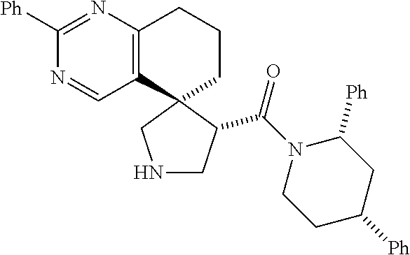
C12=C(C3(CCC1)CNCC3C(N1CCC([Ph])CC1[Ph])=O)C=NC([Ph])=N2
